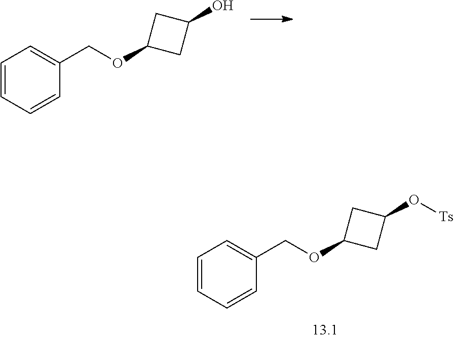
C1=CC=CC(COC2CC(O)C2)=C1.C1=CC=CC(COC2CC(O[Ts])C2)=C1
